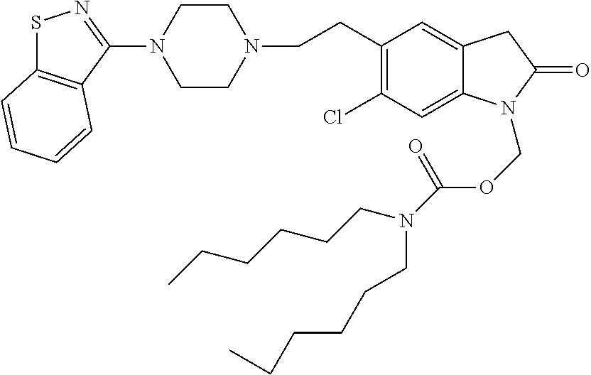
C1CN(CCC2=C(Cl)C=C3C(=C2)CC(=O)N3COC(=O)N(CCCCCC)CCCCCC)CCN1C1=NSC2=C1C=CC=C2
